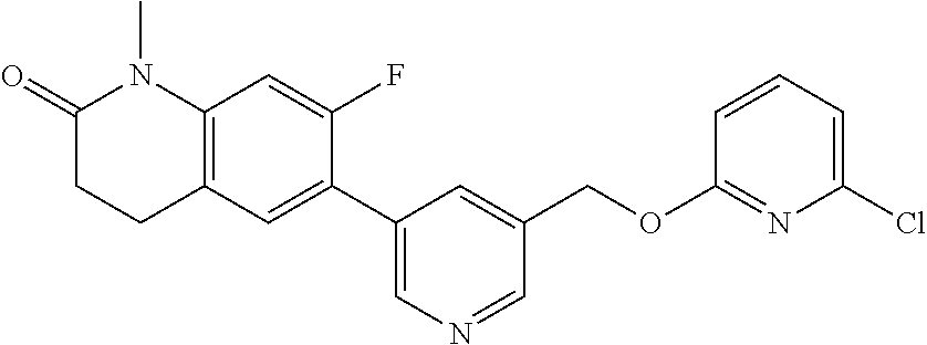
C1(C2=CC3=C(C=C2F)N(C)C(=O)CC3)=CN=CC(COC2=NC(Cl)=CC=C2)=C1
